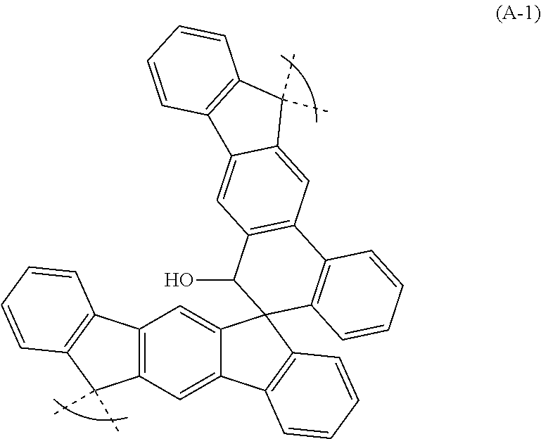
C12=C(C=C3C(=C1)C1(C4=C3C=CC=C4)C3=C(C4=C(C1O)C=C1C(=C4)C(C)(C)C4=C1C=CC=C4)C=CC=C3)C(C)(C)C1=C2C=CC=C1
